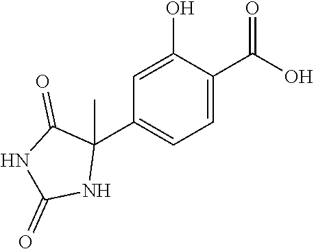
C1=C(O)C(C(O)=O)=CC=C1C1(C)C(=O)NC(=O)N1
